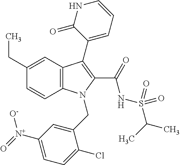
C12=C(C=C(CC)C=C1)C(C1=CC=CNC1=O)=C(C(=O)NS(C(C)C)(=O)=O)N2CC1=CC([N+](=O)[O-])=CC=C1Cl
